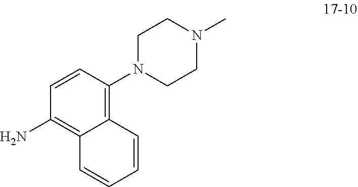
C12=C(N3CCN(C)CC3)C=CC(N)=C1C=CC=C2
